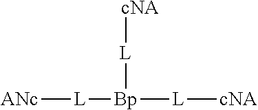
[ANc][L][Bp]([L][cNA])[L][cNA]
